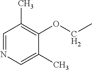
C1=NC=C(C)C(OCC)=C1C
